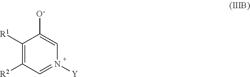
C1([R1])=C([R2])C=N([Y])C=C1[O-]
